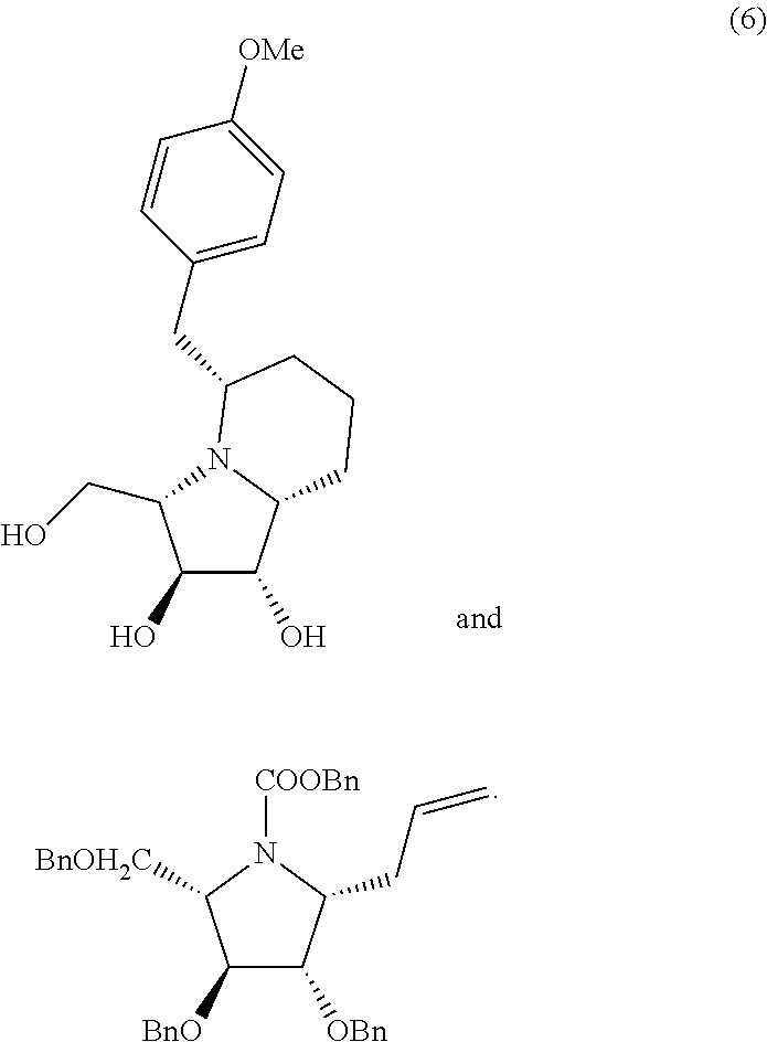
C1(O)C(O)C2N(C1CO)C(CC1=CC=C([OMe])C=C1)CCC2.C1([BnO])C([OBn])C(CC=C)N([COOBn])C1[BnOH2C]
